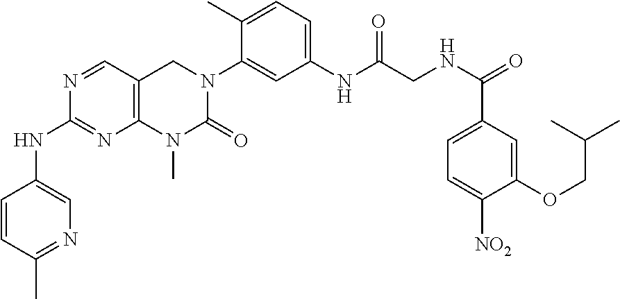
C12=C(C=NC(NC3=CN=C(C)C=C3)=N1)CN(C1=CC(NC(=O)CNC(C3=CC=C([NO2])C(OCC(C)C)=C3)=O)=CC=C1C)C(=O)N2C
